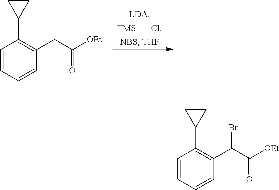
[TMS]Cl.C1=CC=CC(CC([OEt])=O)=C1C1CC1.C1=CC=CC(C(C([OEt])=O)Br)=C1C1CC1
